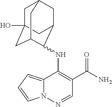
C12=CC=CN1N=CC(C(N)=O)=C2NC1C2CC3CC(O)(CC1C3)C2
